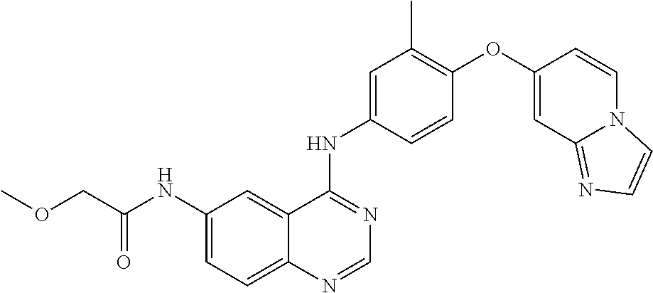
C12=CC=C(NC(COC)=O)C=C1C(NC1=CC(C)=C(OC3=CC4=NC=CN4C=C3)C=C1)=NC=N2
